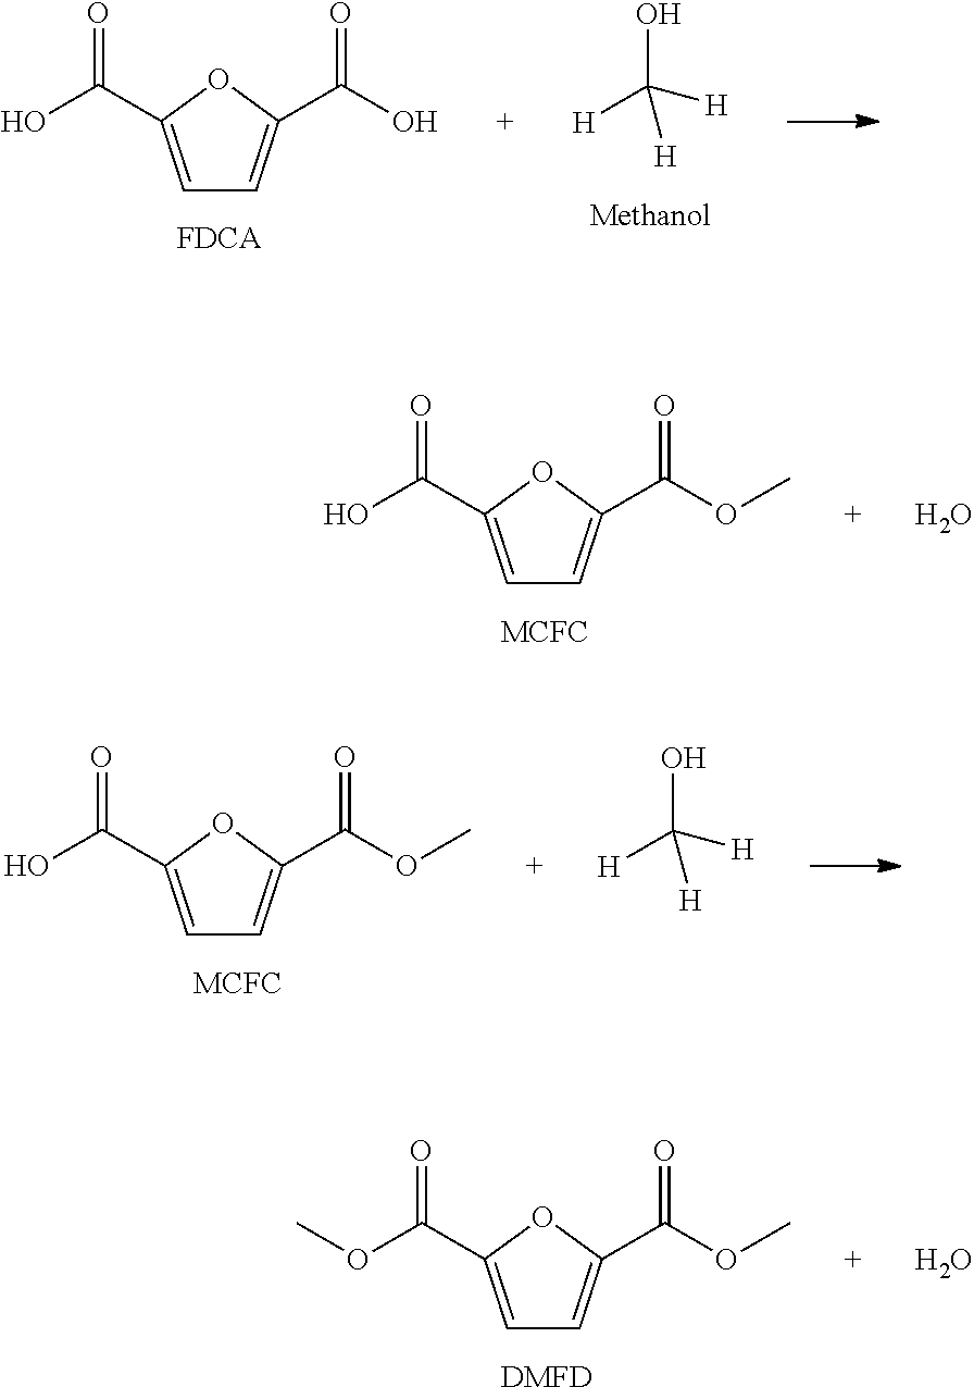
C1=C(C(O)=O)OC(C(O)=O)=C1.[H]C([H])(O)[H].C1=C(C(O)=O)OC(C(OC)=O)=C1.O.[H]C([H])(O)[H].C1=C(C(O)=O)OC(C(OC)=O)=C1.C1=C(C(OC)=O)OC(C(OC)=O)=C1.O.[DMFD]
